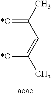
[*O]C(=CC(=[*O])C)C
